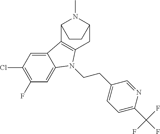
C12C3=C(CC(N1C)CC2)N(CCC1=CC=C(C(F)(F)F)N=C1)C1=CC(F)=C(Cl)C=C31
